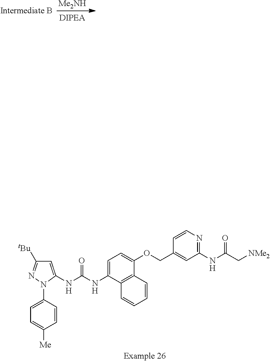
C1=C(N2C(NC(NC3=CC=C(OCC4=CC(NC(C[NMe2])=O)=NC=C4)C4=C3C=CC=C4)=O)=CC([tBu])=N2)C=CC([Me])=C1.[Me2NH]
